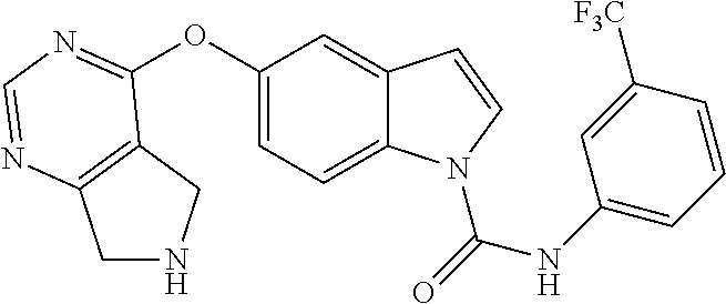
C1NCC2=C1N=CN=C2OC1=CC=C2C(=C1)C=CN2C(NC1=CC=CC([F3C])=C1)=O
